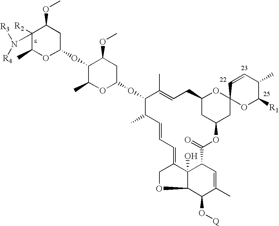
C1([R2])(N([R3])[R4])C(C)OC(OC2C(C)OC(OC3C(C)C=CC=C4COC5C(O[Q])C(C)=CC(C(=O)OC6CC7(OC(C6)CC=C3C)OC([R1])C(C)C=C7)C54O)CC2OC)CC1OC
